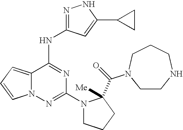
N1N=C(NC2=NC(N3CCCC3(C(=O)N3CCNCCC3)[Me])=NN3C2=CC=C3)C=C1C1CC1
